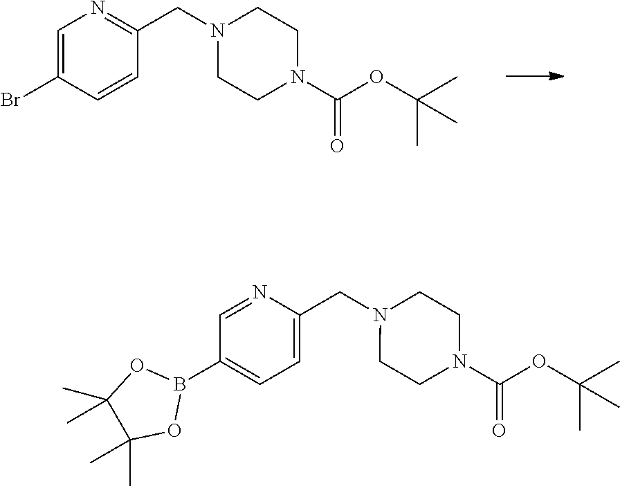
C1=C(Br)C=CC(CN2CCN(C(OC(C)(C)C)=O)CC2)=N1.C1=NC(CN2CCN(C(OC(C)(C)C)=O)CC2)=CC=C1B1OC(C)(C)C(C)(C)O1
